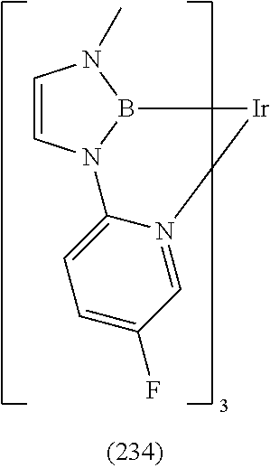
C1=CN2B(N1C)[Ir]N1=CC(F)=CC=C21
